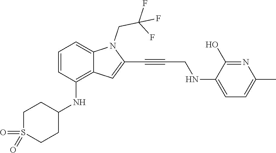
C1=C(NCC#CC2=CC3=C(NC4CCS(=O)(=O)CC4)C=CC=C3N2CC(F)(F)F)C(O)=NC(C)=C1
